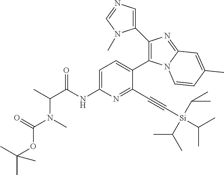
C1=C(NC(C(C)N(C)C(=O)OC(C)(C)C)=O)N=C(C#C[Si](C(C)C)(C(C)C)C(C)C)C(C2=C(C3=CN=CN3C)N=C3N2C=CC(C)=C3)=C1
